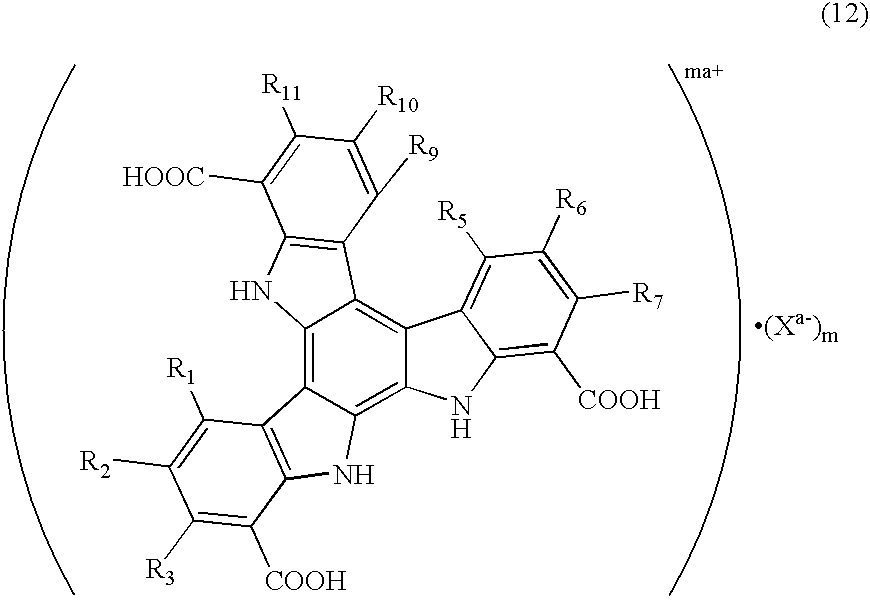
C12=C3C(=C4C(=C1C1=C(N2)C([HOOC])=C([R11])C([R10])=C1[R9])C1=C([R5])C([R6])=C([R7])C([COOH])=C1N4)NC1=C3C([R1])=C([R2])C([R3])=C1[COOH]
